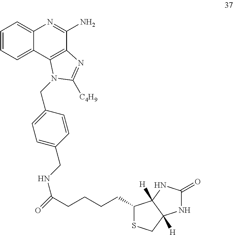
C1=CC=C2C(=C1)N=C(N)C1=C2N(CC2=CC=C(CNC(=O)CCCCC3SCC4([H])C3([H])NC(=O)N4)C=C2)C([C4H9])=N1
